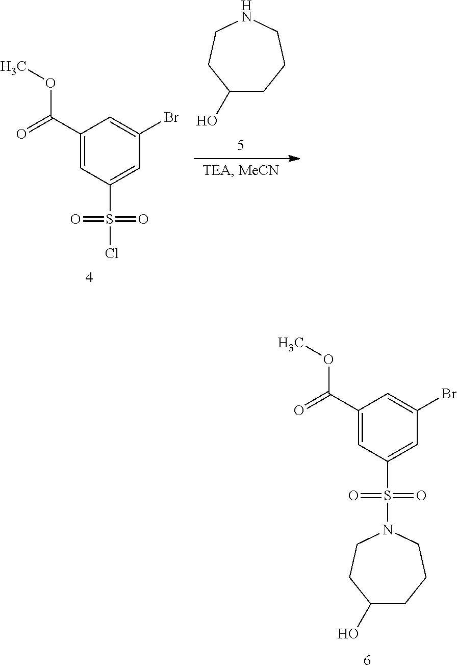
C1(C(=O)OC)=CC(S(Cl)(=O)=O)=CC(Br)=C1.OC1CCCNCC1.C1(C(=O)OC)=CC(S(=O)(=O)N2CCCC(O)CC2)=CC(Br)=C1
